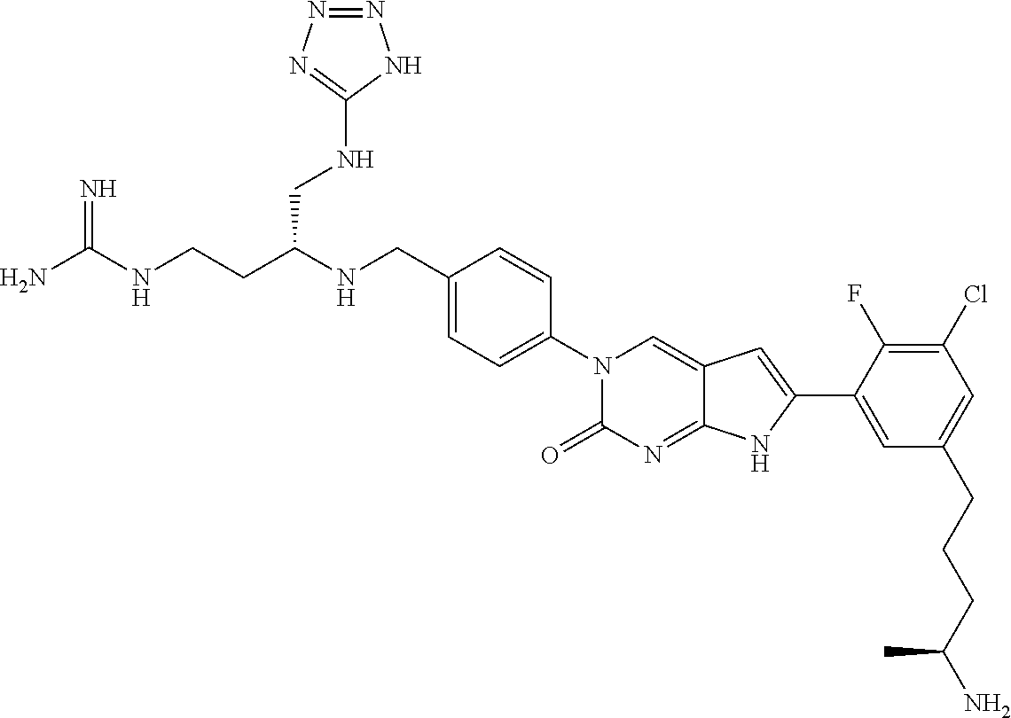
C(CC(NCC1=CC=C(N2C(=O)N=C3C(=C2)C=C(C2=CC(CCCC(N)C)=CC(Cl)=C2F)N3)C=C1)CNC1=NN=NN1)NC(N)=N
